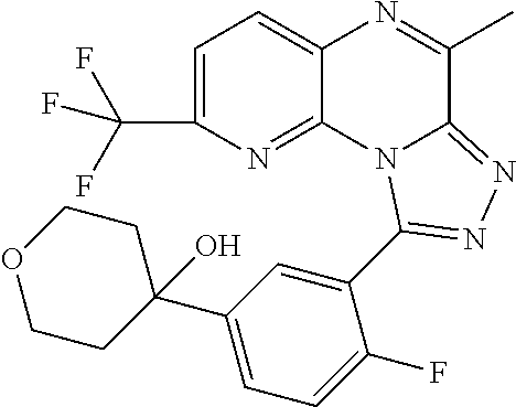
C1=C(C(F)(F)F)N=C2C(=C1)N=C(C)C1=NN=C(C3=CC(C4(O)CCOCC4)=CC=C3F)N21
